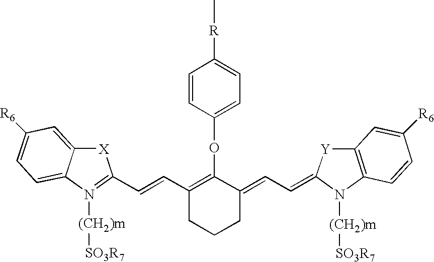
[X]1C2=CC([R6])=CC=C2N([(CH2)m][SO3R7])=C1C=CC1=C(OC2=CC=C([R]C)C=C2)C(=CC=C2N([(CH2)m][SO3R7])C3=C([Y]2)C=C([R6])C=C3)CCC1
